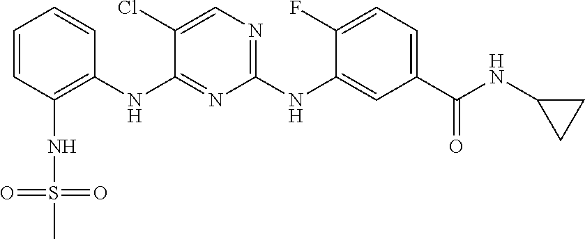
C1=CC(NS(C)(=O)=O)=C(NC2=NC(NC3=CC(C(=O)NC4CC4)=CC=C3F)=NC=C2Cl)C=C1
